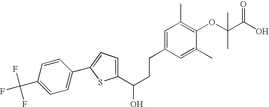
C1(C(CCC2=CC(C)=C(OC(C(O)=O)(C)C)C(C)=C2)O)=CC=C(C2=CC=C(C(F)(F)F)C=C2)S1
